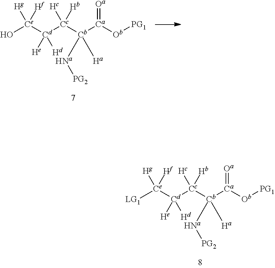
O[Ce]([Cd]([Cc]([Hc])([Hb])[Cb]([Ca]([Ob][PG1])=[Oa])([Ha])[Na][PG2])([He])[Hd])([Hg])[Hf].[LG1][Ce]([Cd]([Cc]([Hc])([Hb])[Cb]([Ca]([Ob][PG1])=[Oa])([Ha])[Na][PG2])([He])[Hd])([Hg])[Hf]
